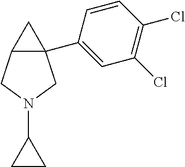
C12(C3=CC(Cl)=C(Cl)C=C3)C(CN(C3CC3)C1)C2
